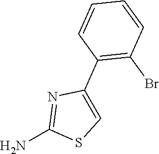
NC1=NC(C2=C(Br)C=CC=C2)=CS1
